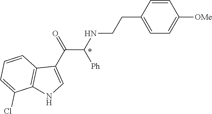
C1=CC(CCNC(C(C2=CNC3=C2C=CC=C3Cl)=O)[Ph])=CC=C1[OMe]
